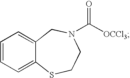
C1=CC=C2C(=C1)CN(C([OCCl3])=O)CCS2
